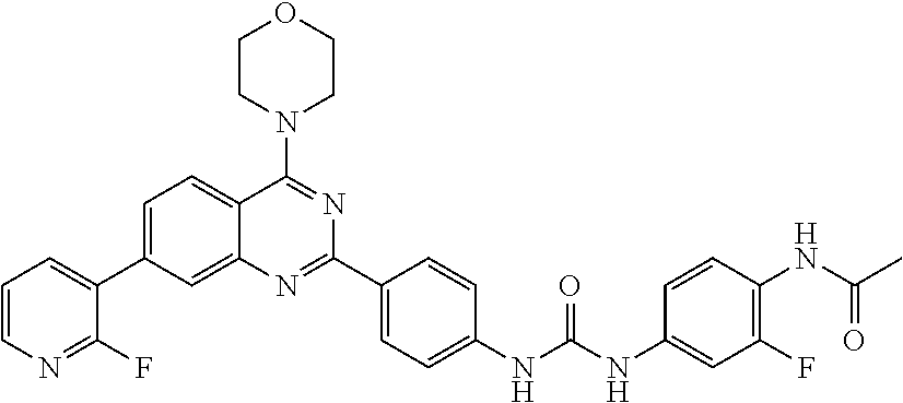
C1=CN=C(F)C(C2=CC=C3C(=C2)N=C(C2=CC=C(NC(NC4=CC(F)=C(NC(C)=O)C=C4)=O)C=C2)N=C3N2CCOCC2)=C1
